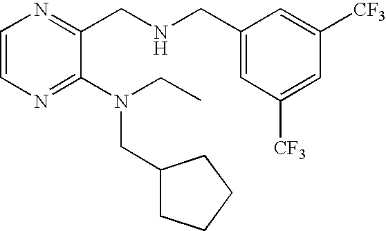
C1(CNCC2=CC([CF3])=CC([CF3])=C2)=NC=CN=C1N(CC)CC1CCCC1
